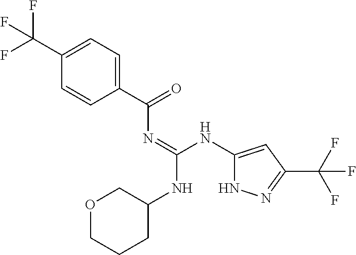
C1=CC(C(N=C(NC2=CC(C(F)(F)F)=NN2)NC2CCCOC2)=O)=CC=C1C(F)(F)F
